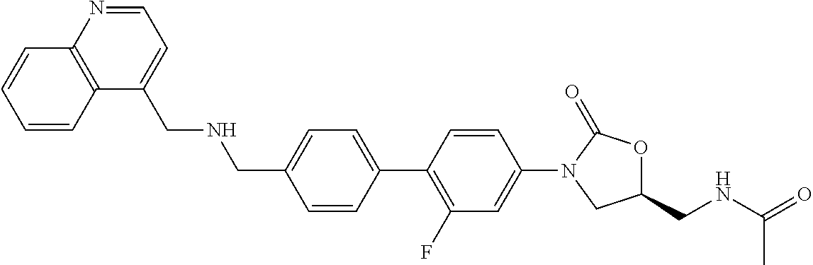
C1(CNCC2=CC=NC3=C2C=CC=C3)=CC=C(C2=C(F)C=C(N3CC(CNC(=O)C)OC3=O)C=C2)C=C1
